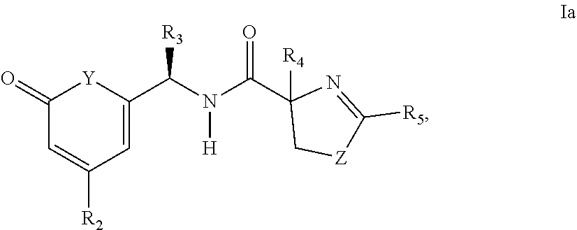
C1(=O)C=C([R2])C=C(C(N(C(C2([R4])C[Z]C([R5])=N2)=O)[H])[R3])[Y]1
